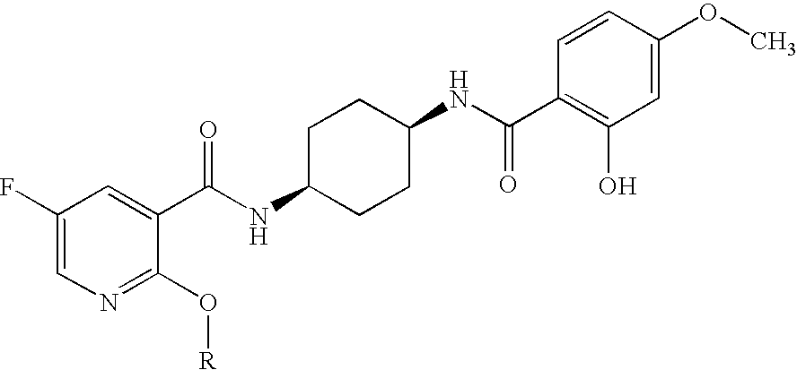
N1=C(O[R])C(C(NC2CCC(NC(=O)C3=C(O)C=C(OC)C=C3)CC2)=O)=CC(F)=C1
